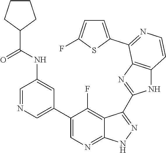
C1=NC=C(C2=CN=C3C(=C2F)C(C2=NC4=C(N2)C=CN=C4C2=CC=C(F)S2)=N[N H]3)C=C1NC(C1CCCC1)=O
